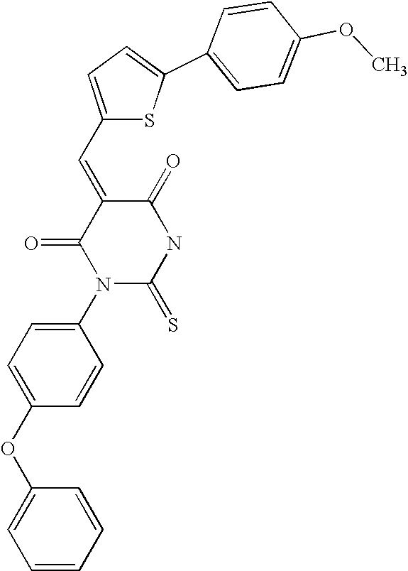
C1=CC(OC2=CC=C(N3C(=S)NC(=O)C(=CC4=CC=C(C5=CC=C(OC)C=C5)S4)C3=O)C=C2)=CC=C1
